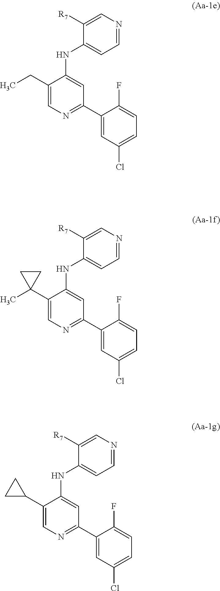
C1(CC)=CN=C(C2=CC(Cl)=CC=C2F)C=C1NC1=CC=NC=C1[R7].C1(C2(C)CC2)=CN=C(C2=CC(Cl)=CC=C2F)C=C1NC1=CC=NC=C1[R7].C1(C2CC2)=CN=C(C2=CC(Cl)=CC=C2F)C=C1NC1=CC=NC=C1[R7]
